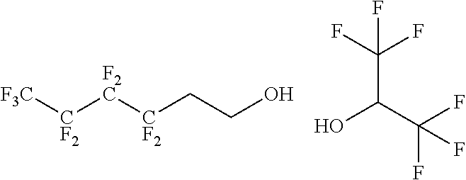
[F3C][CF2][F2C][CF2]CCO.OC(C(F)(F)F)C(F)(F)F
